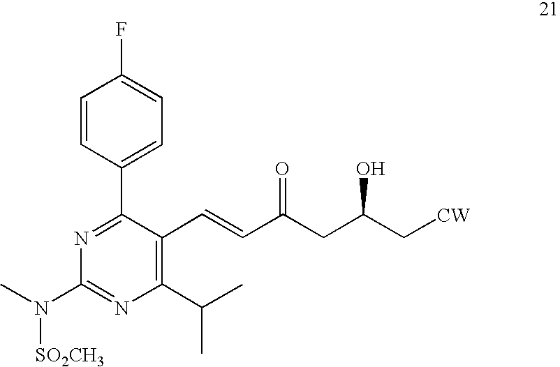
C1=CC(C2=NC(N(C)[SO2CH3])=NC(C(C)C)=C2C=CC(CC(C[CW])O)=O)=CC=C1F
